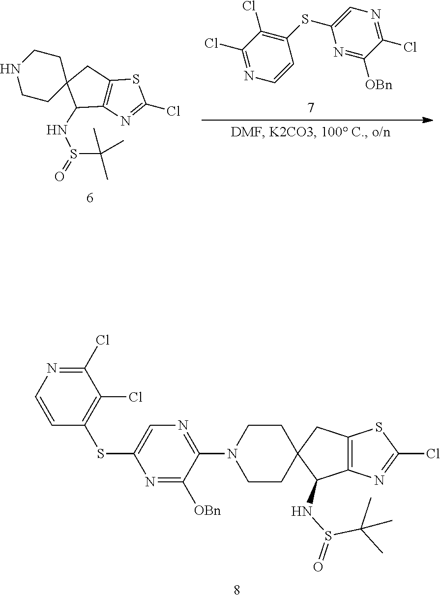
N1CCC2(CC1)C(NS(C(C)(C)C)=O)C1=C(C2)SC(Cl)=N1.C1=CC(SC2=CN=C(Cl)C([OBn])=N2)=C(Cl)C(Cl)=N1.S(C1=CN=C(N2CCC3(CC2)C(NS(C(C)(C)C)=O)C2=C(C3)SC(Cl)=N2)C([OBn])=N1)C1=C(Cl)C(Cl)=NC=C1
